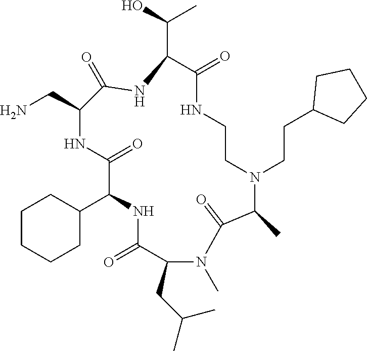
C1CCCC(C2NC(=O)C(CC(C)C)N(C)C(=O)C(C)N(CCC3CCCC3)CCNC(=O)C(C(O)C)NC(=O)C(CN)NC2=O)C1
